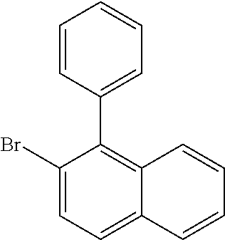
C12=C(C3=CC=CC=C3)C(Br)=CC=C1C=CC=C2
